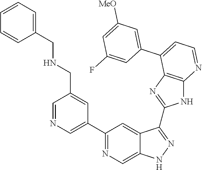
C1(C2=NC=C3C(=C2)C(C2=NC4=C(N2)N=CC=C4C2=CC([MeO])=CC(F)=C2)=NN3)=CN=CC(CNCC2=CC=CC=C2)=C1
